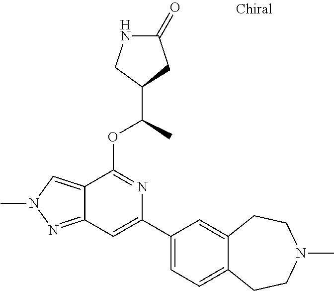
N1C(=O)CC(C(C)OC2=NC(C3=CC=C4C(=C3)CCN(C)CC4)=CC3=NN(C)C=C23)C1
